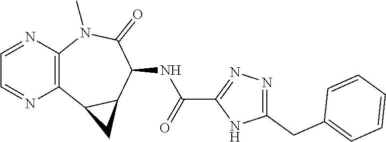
C12=C(N(C)C(=O)C(NC(C3=NN=C(CC4=CC=CC=C4)N3)=O)C3C1C3)N=CC=N2
